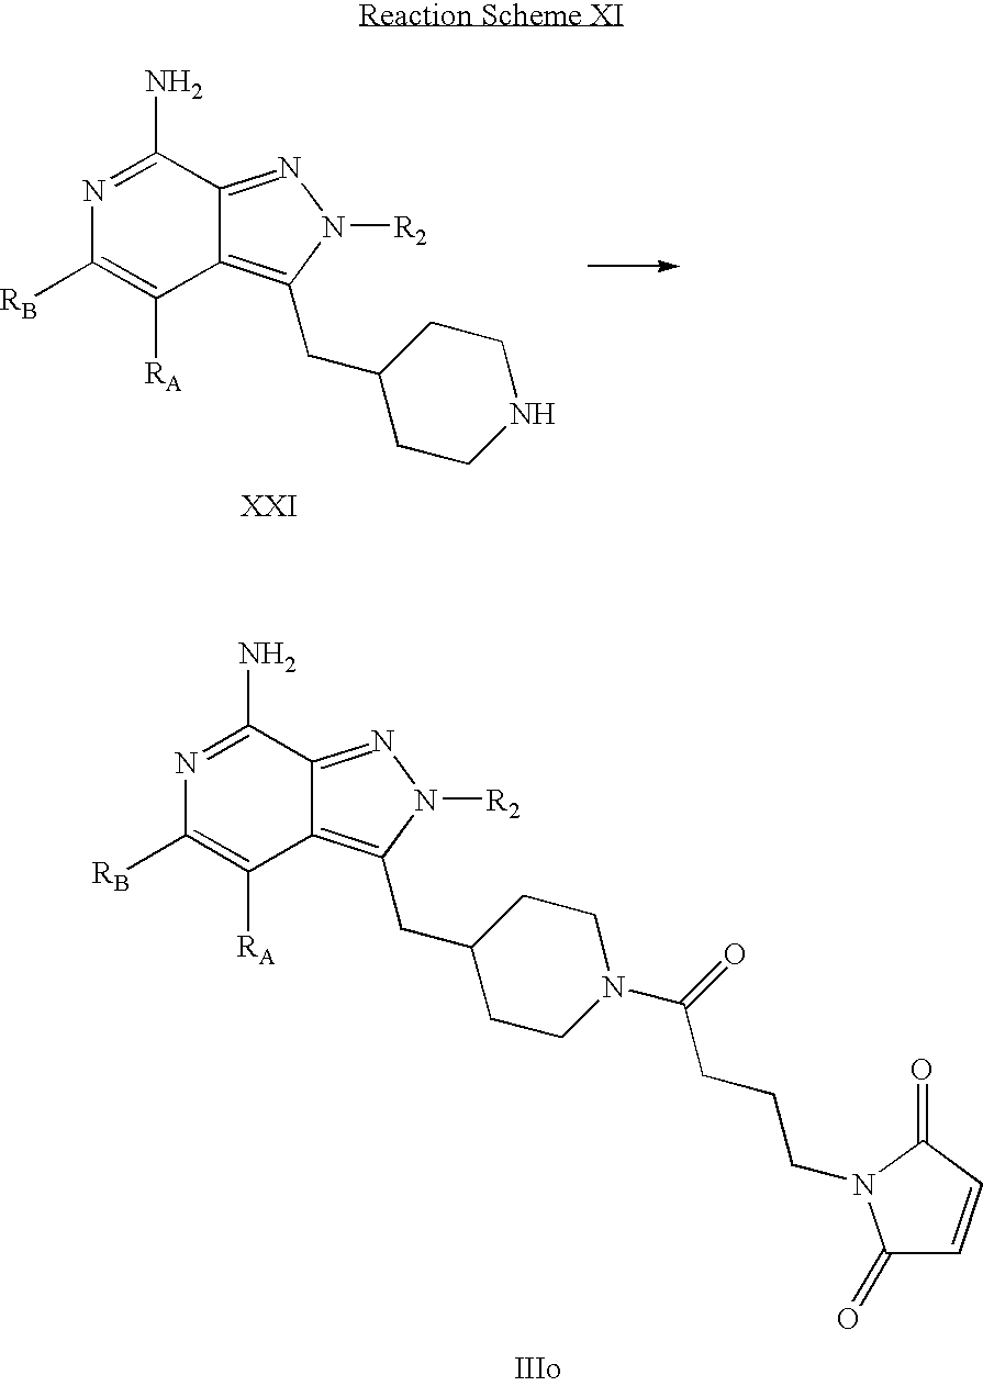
C12=C(CC3CCNCC3)N([R2])N=C1C(N)=NC([RB])=C2[RA].C12=C(CC3CCN(C(CCCN4C(=O)C=CC4=O)=O)CC3)N([R2])N=C1C(N)=NC([RB])=C2[RA]
